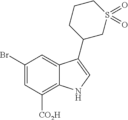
C1(Br)=CC([CO2H])=C2C(=C1)C(C1CS(=O)(=O)CCC1)=CN2
